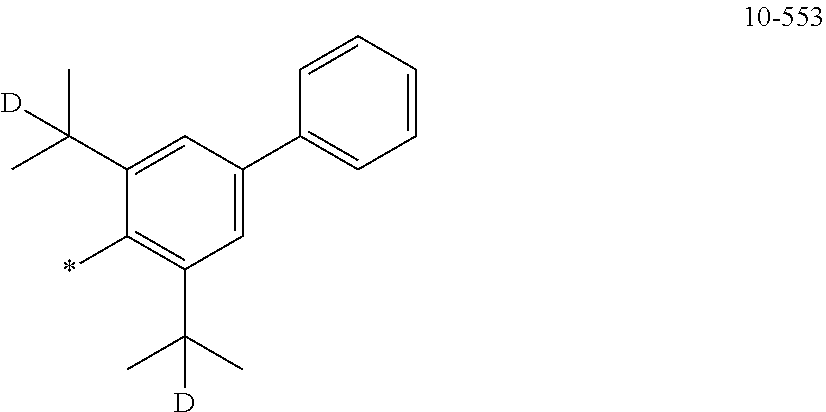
C1(C(C)(C)[D])=CC(C2=CC=CC=C2)=CC(C(C)(C)[D])=C1*
